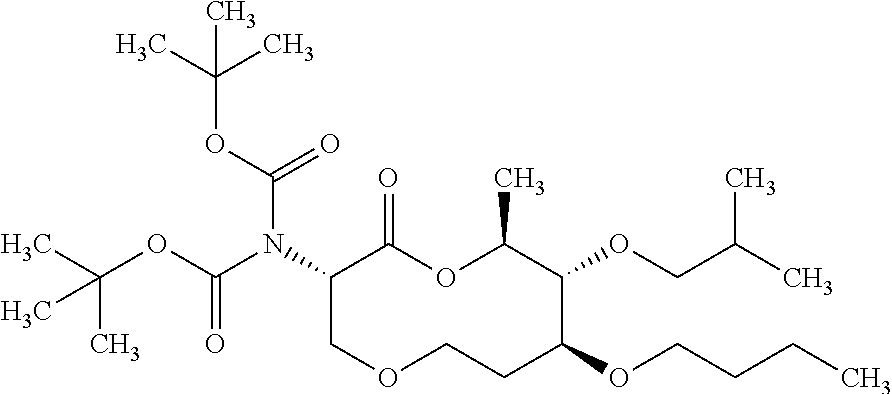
C1(N(C(OC(C)(C)C)=O)C(OC(C)(C)C)=O)COCCC(OCCCC)C(OCC(C)C)C(C)OC1=O
